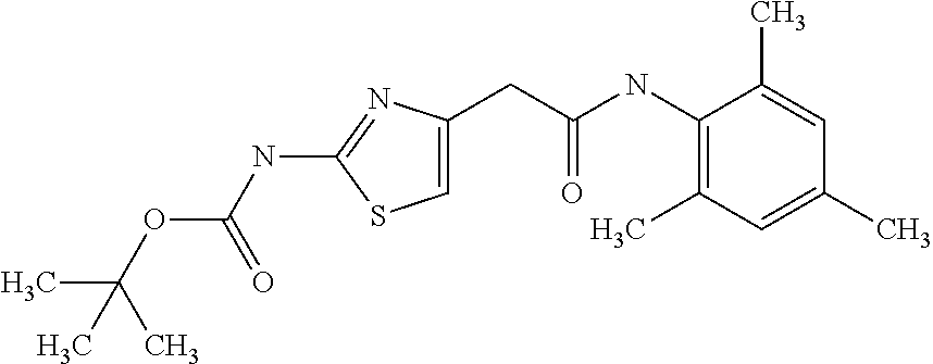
C1(C)=C(NC(CC2=CSC(NC(OC(C)(C)C)=O)=N2)=O)C(C)=CC(C)=C1
